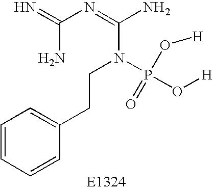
N=C(N=C(N)N(CCC1=CC=CC=C1)P(O[H])(O[H])=O)N
